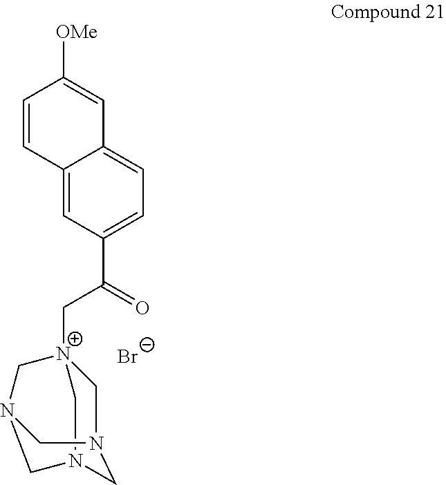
[Br-].C1N2CN3C[N+]1(CC(C1=CC=C4C(=C1)C=CC([OMe])=C4)=O)CN(C3)C2
